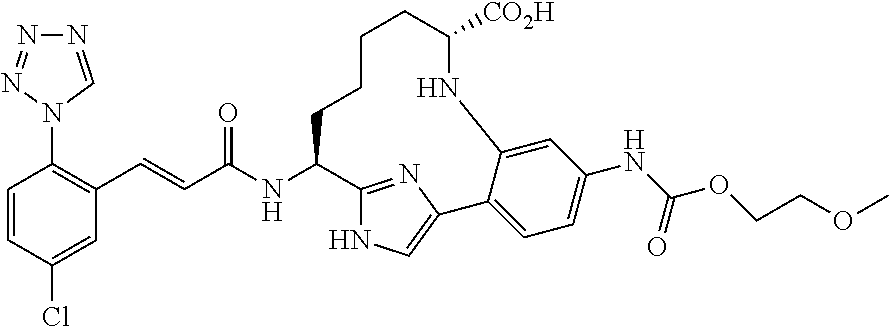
C1=CC(Cl)=CC(C=CC(NC2C3=NC(=CN3)C3=CC=C(NC(OCCOC)=O)C=C3NC([CO2H])CCCC2)=O)=C1N1C=NN=N1
